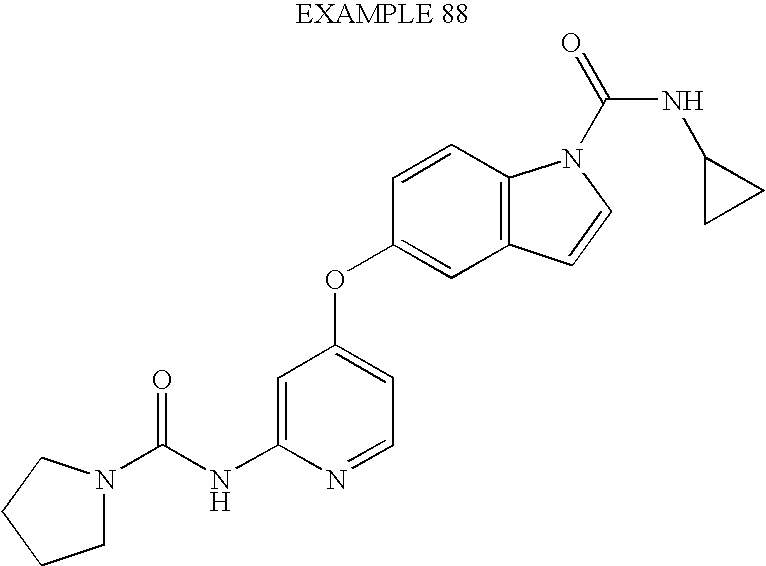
C(NC1=CC(OC2=CC3=C(C=C2)N(C(NC2CC2)=O)C=C3)=CC=N1)(=O)N1CCCC1
